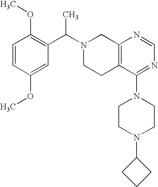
C1(C(N2CCC3=C(C2)N=CN=C3N2CCN(C3CCC3)CC2)C)=C(OC)C=CC(OC)=C1
